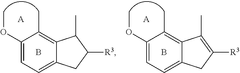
C1(OC)=CC=C2C(=C1C)C(C)C([R3])C2.[A].B.C1(OC)=CC=C2C(=C1C)C(C)=C([R3])C2.[A].B
